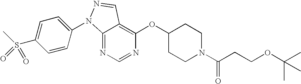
C12=NC=NC(OC3CCN(C(CCOC(C)(C)C)=O)CC3)=C1C=NN2C1=CC=C(S(C)(=O)=O)C=C1
